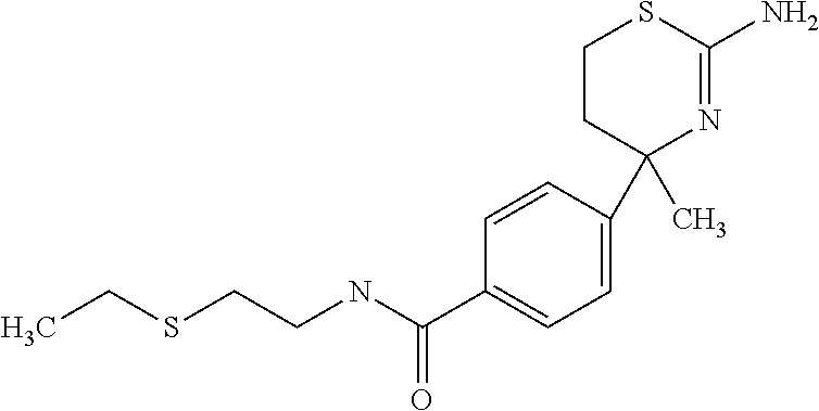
C1CC(C2=CC=C(C(NCCSCC)=O)C=C2)(C)N=C(N)S1
